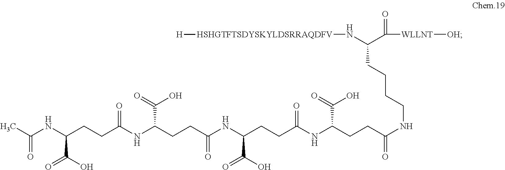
C(NC(CCC(NC(CCC(NC(CCC(NC(CCC(NCCCCC(C([WLLNT][OH])=O)N[HSHGTFTSDYSKYLDSRRAQDFV][H])=O)C(O)=O)=O)C(=O)O)=O)C(O)=O)=O)C(=O)O)(C)=O
